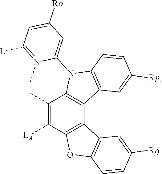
C12=C(C3=C(N1C1=CC([Ro])=CC([L])=N1C)C=CC([Rp])=C3)C1=C(C([LA])=C2C)OC2=C1C=C([Rq])C=C2
